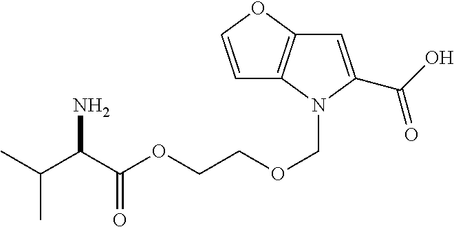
C1=C(C(O)=O)N(COCCOC(C(C(C)C)N)=O)C2=C1OC=C2
